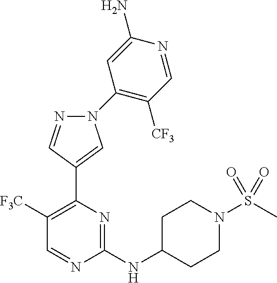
C1([F3C])=C(C2=CN(C3=C([CF3])C=NC(N)=C3)N=C2)N=C(NC2CCN(S(=O)(=O)C)CC2)N=C1
